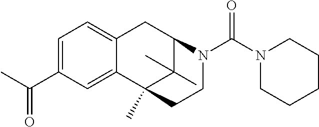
C1(C(C)=O)=CC=C2C(=C1)C1(C)C(C)(C)C(C2)N(C(N2CCCCC2)=O)CC1
